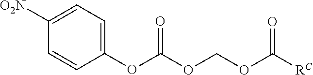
O(C(OCOC([RC])=O)=O)C1=CC=C([O2N])C=C1
